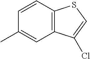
C12=C(C=CC(C)=C1)SC=C2Cl
